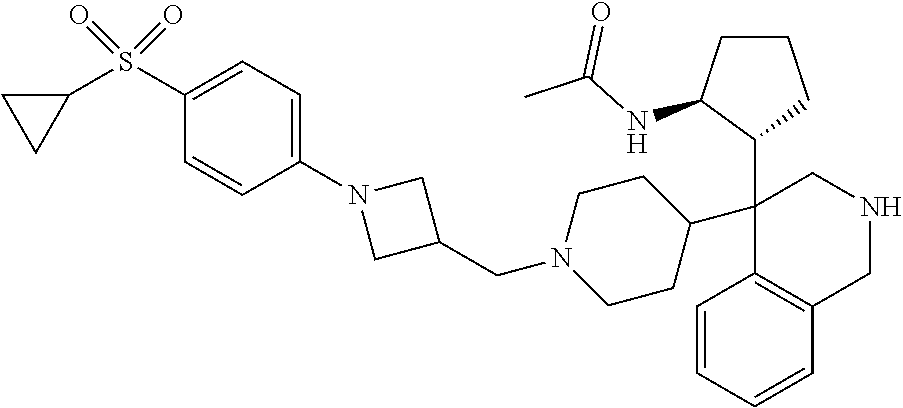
C1=CC=CC2=C1C(C1C(NC(C)=O)CCC1)(C1CCN(CC3CN(C4=CC=C(S(C5CC5)(=O)=O)C=C4)C3)CC1)CNC2
